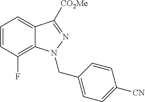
C1=CC(F)=C2C(=C1)C([CO2Me])=NN2CC1=CC=C([CN])C=C1
